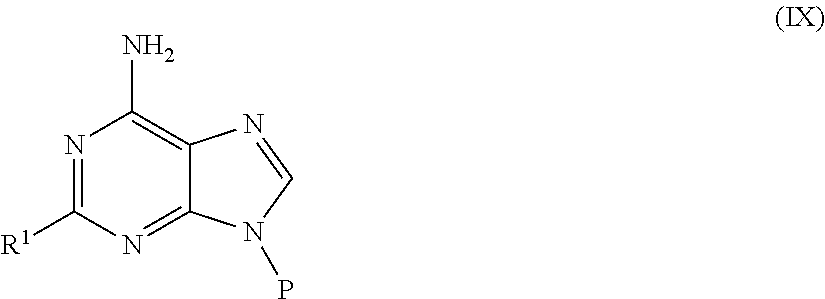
N1=C([R1])N=C2C(=C1N)N=CN2P
